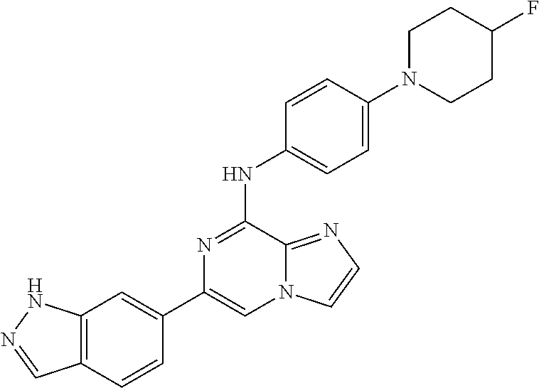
C1(C2=CC3=C(C=C2)C=NN3)=CN2C(=NC=C2)C(NC2=CC=C(N3CCC(F)CC3)C=C2)=N1
